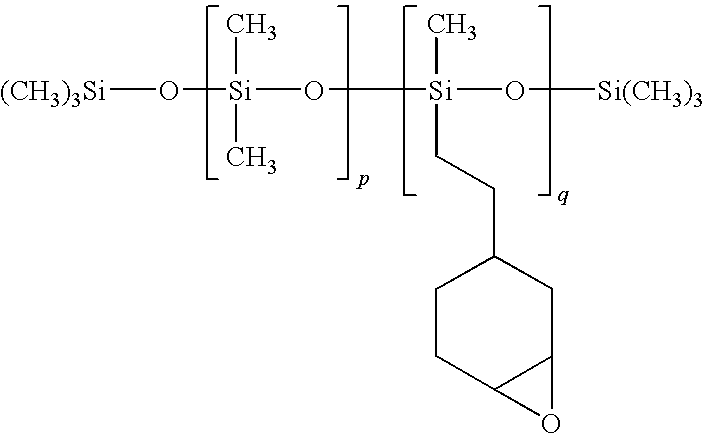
[(CH3)3Si]O[Si](O[Si](O[Si(CH3)3])(C)CCC1CCC2C(C1)O2)(C)C
